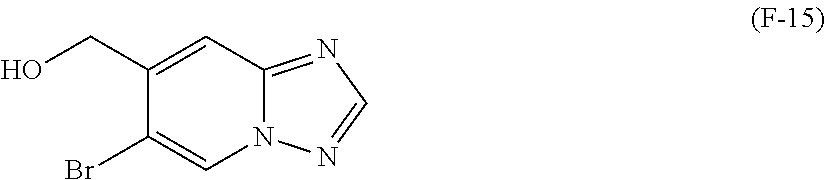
C1(CO)=CC2=NC=NN2C=C1Br
